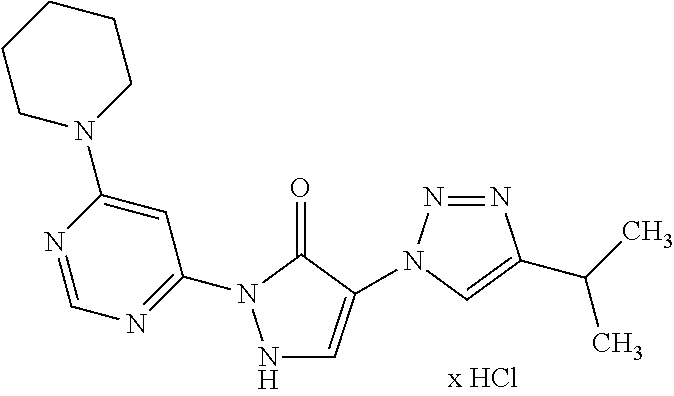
N1C=C(N2N=NC(C(C)C)=C2)C(=O)N1C1=NC=NC(N2CCCCC2)=C1
